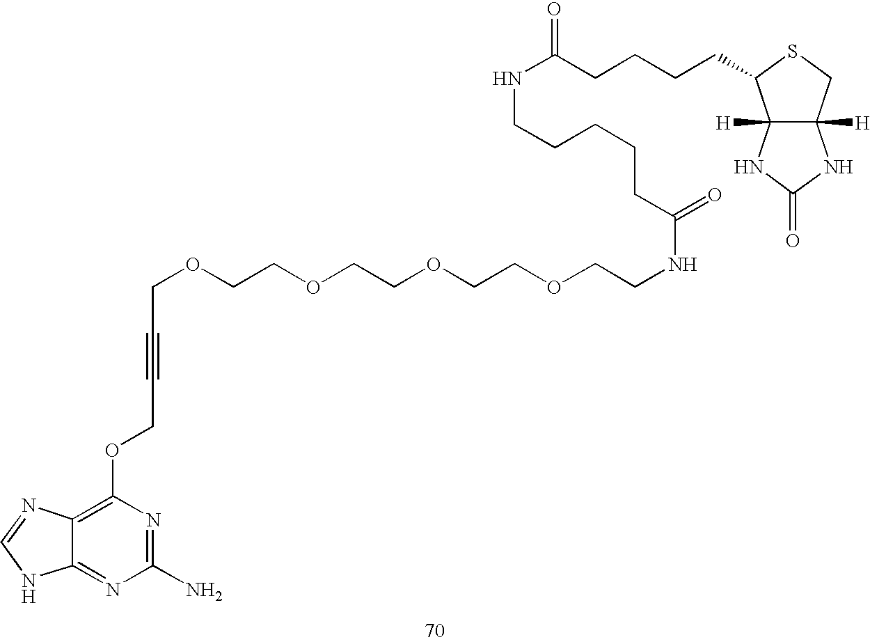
C1(N)=NC(OCC#CCOCCOCCOCCOCCNC(=O)CCCCCNC(CCCCC2C3([H])C([H])(CS2)NC(=O)N3)=O)=C2C(=N1)NC=N2
